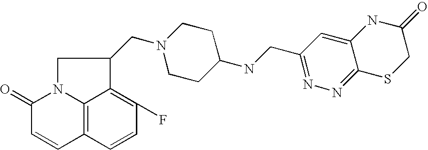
C12=C3C=CC(F)=C1C(CN1CCC(NCC4=NN=C5C(=C4)NC(=O)CS5)CC1)CN2C(=O)C=C3
